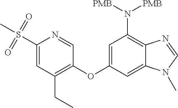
C1=NC(S(=O)(=O)C)=CC(CC)=C1OC1=CC(N([PMB])[PMB])=C2C(=C1)N(C)C=N2
